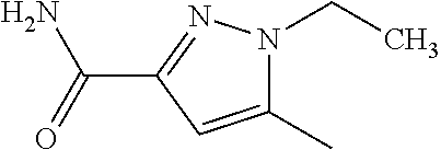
C1(C)=CC(C(=O)N)=NN1CC
